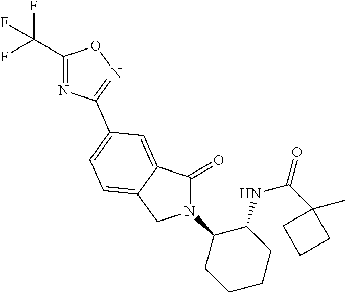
C1(=O)N(C2CCCCC2NC(C2(C)CCC2)=O)CC2=CC=C(C3=NOC(C(F)(F)F)=N3)C=C12
